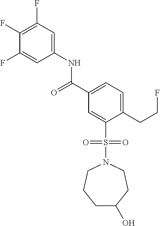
C(C1=CC=C(CCF)C(S(N2CCCC(O)CC2)(=O)=O)=C1)(=O)NC1=CC(F)=C(F)C(F)=C1
